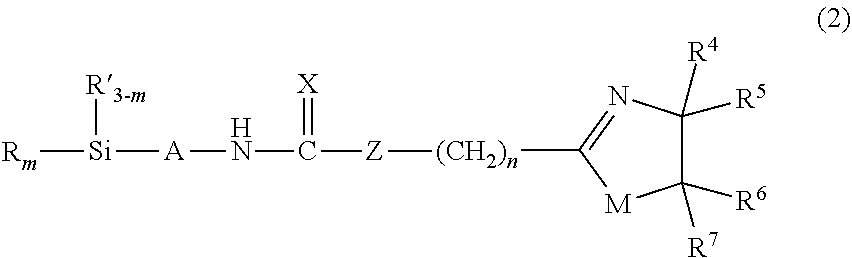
C1([(CH2)n][Z]C(=[X])N[A][Si]([R3-m])[Rm])=NC([R5])([R4])C([R6])([R7])[M]1
